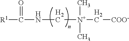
[R1]C(NC[N+](C[COO-])(C)C)=O
